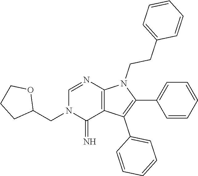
C1(C2=CC=CC=C2)=C(C2=CC=CC=C2)C2=C(N1CCC1=CC=CC=C1)N=CN(CC1OCCC1)C2=N
